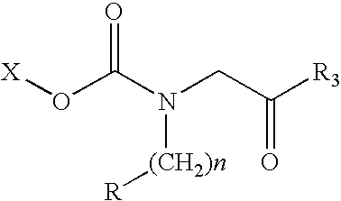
[X]OC(N(CC([R3])=O)[(CH2)n][R])=O
